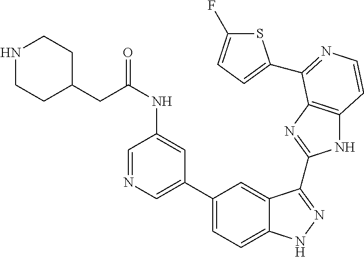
C1(C2=CN=CC(NC(=O)CC3CCNCC3)=C2)=CC=C2C(=C1)C(C1=NC3=C(N1)C=CN=C3C1=CC=C(F)S1)=NN2
